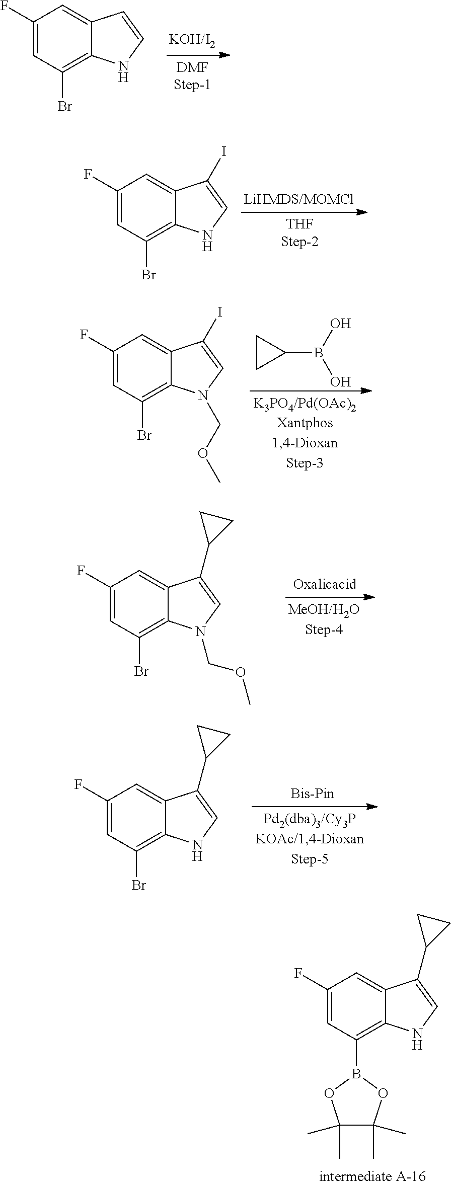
C1(F)=CC(Br)=C2C(=C1)C=CN2.C1(F)=CC(Br)=C2C(=C1)C(I)=CN2.C1(F)=CC(Br)=C2C(=C1)C(I)=CN2COC.C1CC1B(O)O.C1(F)=CC(Br)=C2C(=C1)C(C1CC1)=CN2COC.C1(F)=CC(Br)=C2C(=C1)C(C1CC1)=CN2.C1(F)=CC(B2OC(C)(C)C(C)(C)O2)=C2C(=C1)C(C1CC1)=CN2
